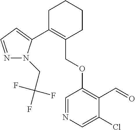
C1C(C2=CC=NN2CC(F)(F)F)=C(COC2=C(C=O)C(Cl)=CN=C2)CCC1
